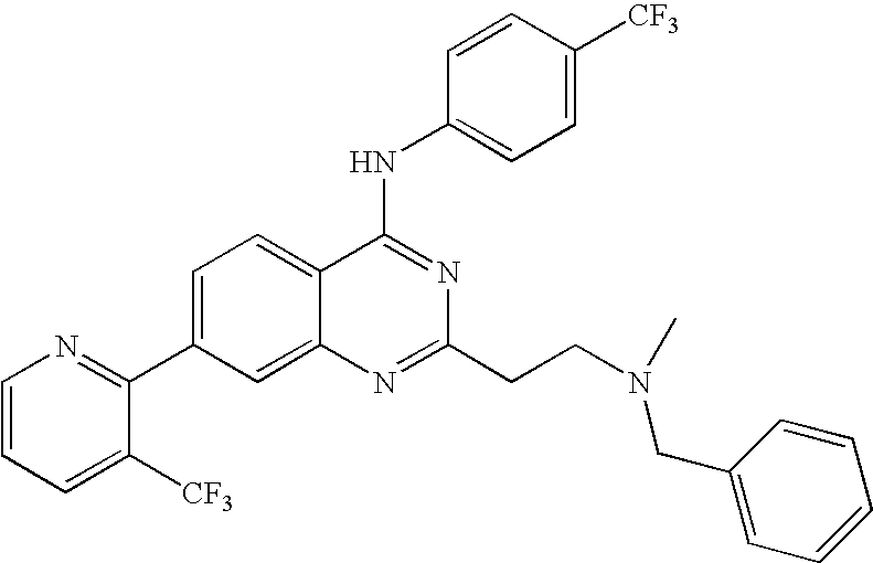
C1=CC=C([CF3])C(C2=CC=C3C(=C2)N=C(CCN(C)CC2=CC=CC=C2)N=C3NC2=CC=C([CF3])C=C2)=N1
